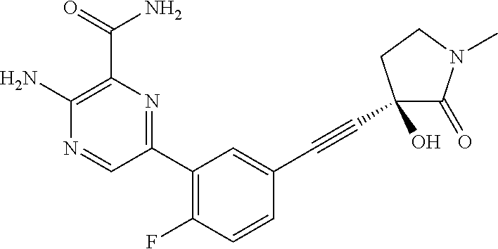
C1(N)=C(C(=O)N)N=C(C2=C(F)C=CC(C#CC3(O)C(=O)N(C)CC3)=C2)C=N1
